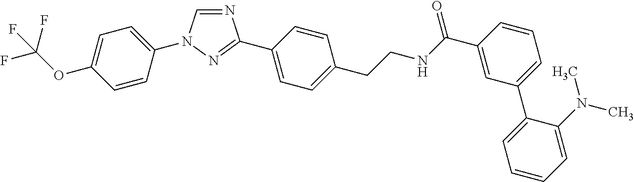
C1=CC(N2C=NC(C3=CC=C(CCNC(C4=CC(C5=CC=CC=C5N(C)C)=CC=C4)=O)C=C3)=N2)=CC=C1OC(F)(F)F
